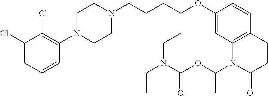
C1=C(Cl)C(Cl)=C(N2CCN(CCCCOC3=CC4=C(C=C3)CCC(=O)N4C(OC(N(CC)CC)=O)C)CC2)C=C1
